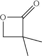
C1(C)(C)COC1=O
